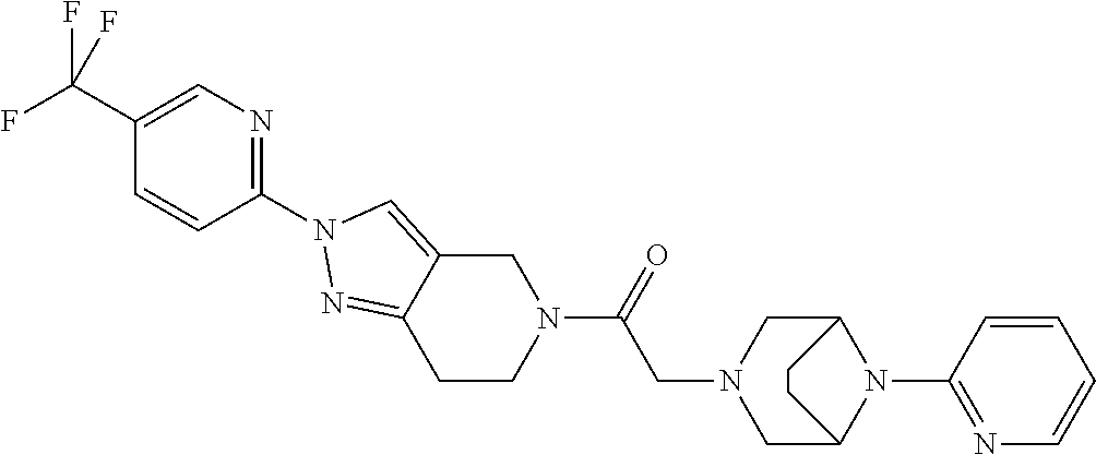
C12=NN(C3=NC=C(C(F)(F)F)C=C3)C=C1CN(C(=O)CN1CC3N(C4=NC=CC=C4)C(C1)CC3)CC2
